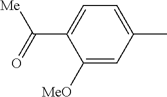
C1([MeO])=CC(C)=CC=C1C(=O)[Me]
